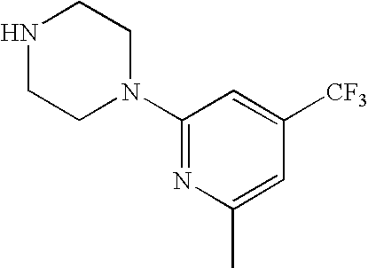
N1CCN(C2=NC(C)=CC([CF3])=C2)CC1
